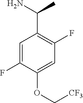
C1=C(F)C(OC[CF3])=CC(F)=C1C(N)C
